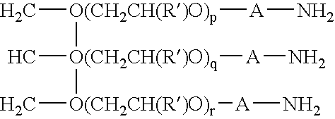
[O(CH2CH(R)O)p](C)([A]N)[O(CH2CH(R)O)q]([A]N)(C)[O(CH2CH(R)O)r](C)[A]N
